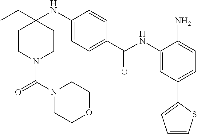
C1CN(C(N2CCOCC2)=O)CCC1(NC1=CC=C(C(NC2=CC(C3=CC=CS3)=CC=C2N)=O)C=C1)CC
